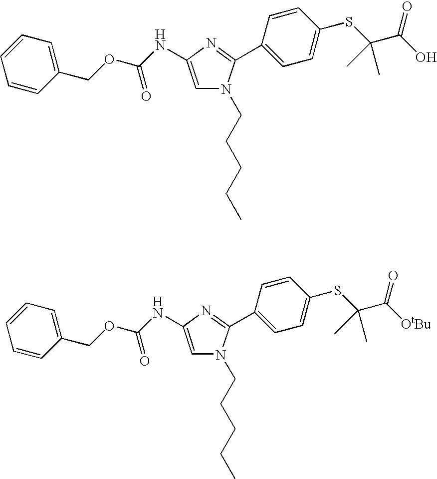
C1=CC=C(COC(NC2=CN(CCCCC)C(C3=CC=C(SC(C(O)=O)(C)C)C=C3)=N2)=O)C=C1.C1=CC=C(COC(NC2=CN(CCCCC)C(C3=CC=C(SC(C([OtBu])=O)(C)C)C=C3)=N2)=O)C=C1
